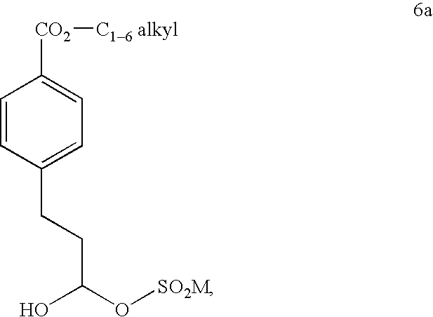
C1=CC(CCC(O)O[SO2M])=CC=C1[CO2][C16 alkyl]
